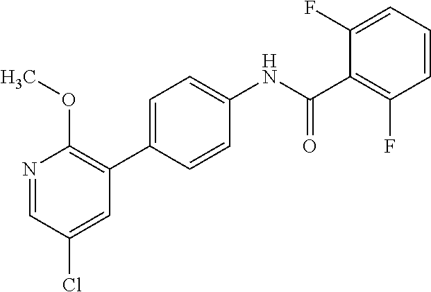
N1=CC(Cl)=CC(C2=CC=C(NC(C3=C(F)C=CC=C3F)=O)C=C2)=C1OC
